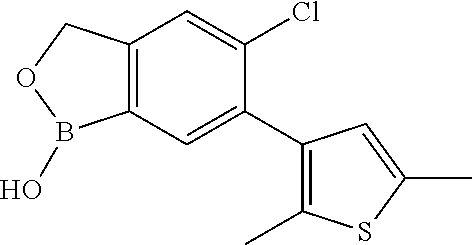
C12=C(COB1O)C=C(Cl)C(C1=C(C)SC(C)=C1)=C2
